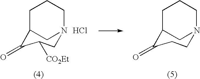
C1([CO2Et])CN2CC(C1=O)CCC2.C1CN2CC(C1=O)CCC2.Cl
